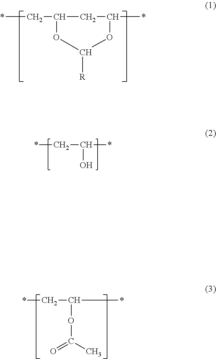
*CC1CC(*)OC([R])O1.*CC(*)O.*CC(*)OC(=O)C
